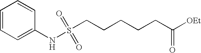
S(CCCCCC([OEt])=O)(NC1=CC=CC=C1)(=O)=O
